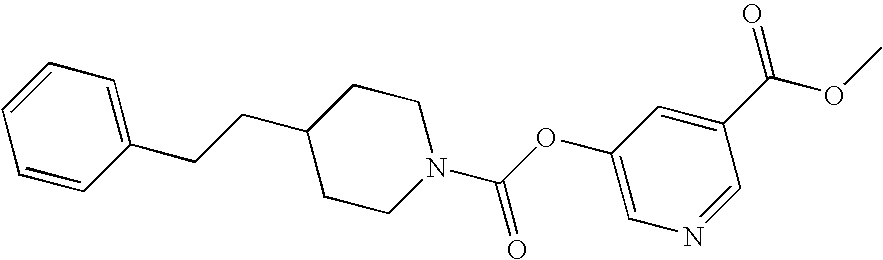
C1=CC(CCC2CCN(C(OC3=CN=CC(C(OC)=O)=C3)=O)CC2)=CC=C1
